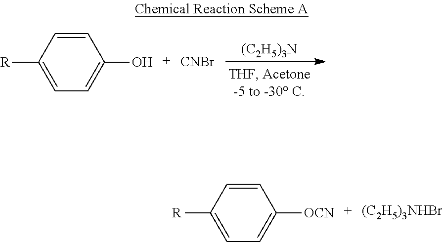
[(C2H5)3N].[R]C1=CC=C(O)C=C1.[CNBr].[R]C1=CC=C([OCN])C=C1.[(C2H5)3NHBr]
